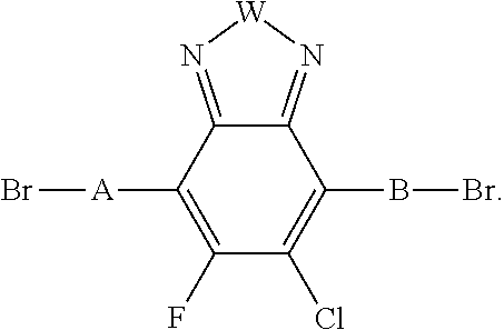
[A](C1=C(F)C(Cl)=C(BBr)C2=N[W]N=C12)Br
